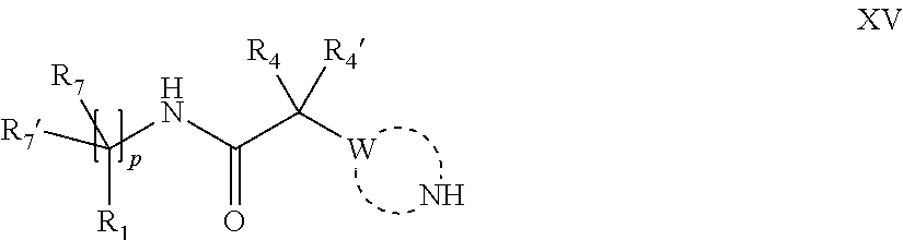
[R7]C(NC(C([W])([R4])[R4])=O)([R1])[R7].N
